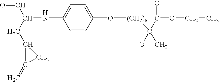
N(C1=CC=C(O[(CH2)6]C2(C(OCC)=O)OC2)C=C1)C(C=O)CC1C(=C)C1
